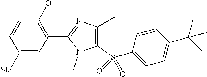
C1([Me])=CC(C2=NC(C)=C(S(C3=CC=C(C(C)(C)C)C=C3)(=O)=O)N2C)=C(OC)C=C1
